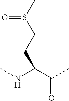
C(C(NC)C(C)=O)CS(C)=O
